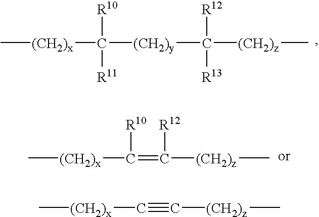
C[(CH2)x]C([(CH2)y]C([(CH2)z]C)([R12])[R13])([R10])[R11].C[(CH2)x]C(=C([(CH2)z]C)[R12])[R10].C[(CH2)x]C#C[(CH2)z]C
